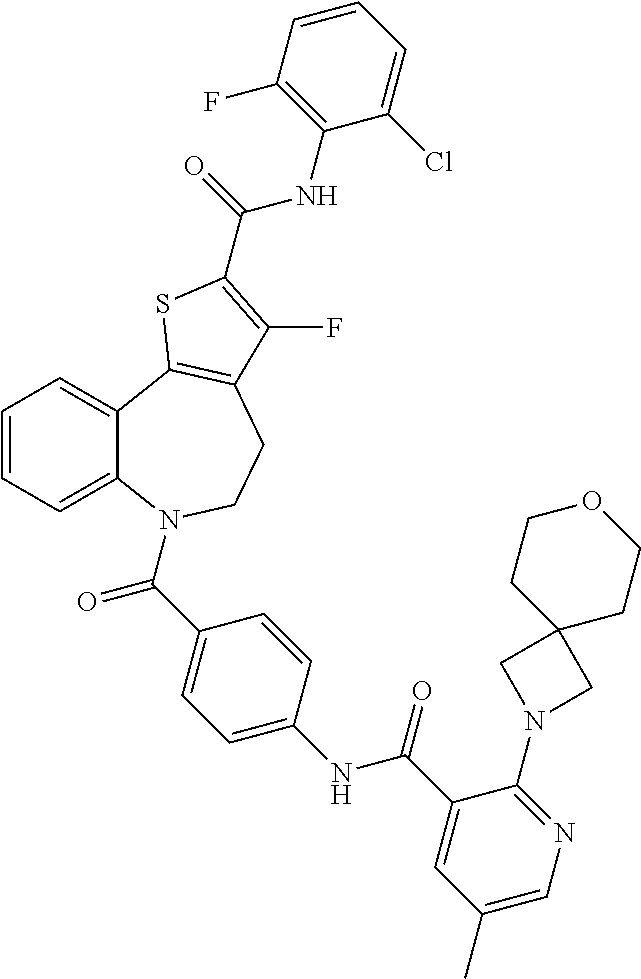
C1=CC=C2C(=C1)C1=C(CCN2C(=O)C2=CC=C(NC(=O)C3=CC(C)=CN=C3N3CC4(C3)CCOCC4)C=C2)C(F)=C(C(NC2=C(F)C=CC=C2Cl)=O)S1
